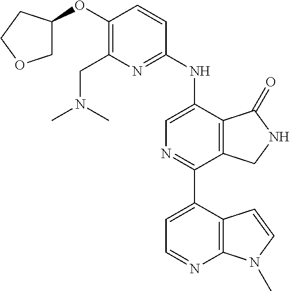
C1C(OC2=C(CN(C)C)N=C(NC3=CN=C(C4=CC=NC5=C4C=CN5C)C4=C3C(=O)NC4)C=C2)CCO1
